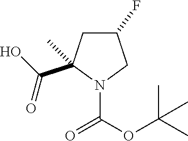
C1(F)CC(C(O)=O)(C)N(C(=O)OC(C)(C)C)C1
